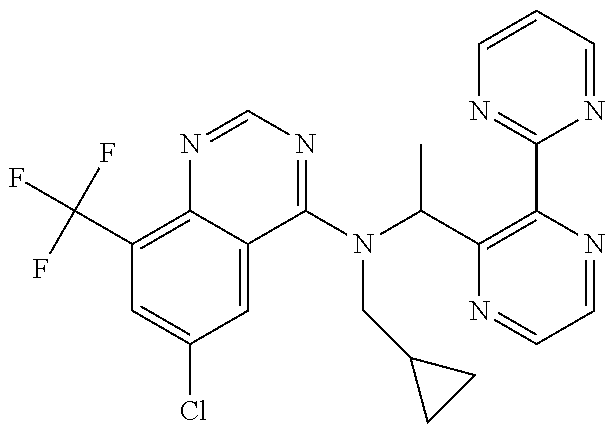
C1(C(F)(F)F)=C2C(=CC(Cl)=C1)C(N(C(C1=C(C3=NC=CC=N3)N=CC=N1)C)CC1CC1)=NC=N2
